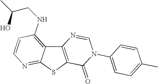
C12=C(SC3=NC=CC(NCC(C)O)=C13)C(=O)N(C1=CC=C(C)C=C1)C=N2
